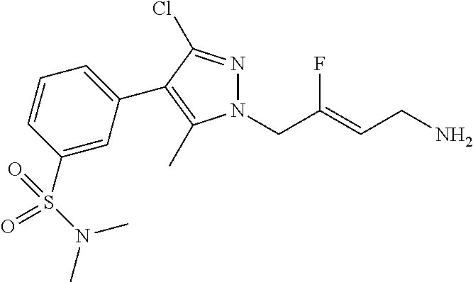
N1=C(Cl)C(C2=CC=CC(S(N(C)C)(=O)=O)=C2)=C(C)N1CC(=CCN)F
